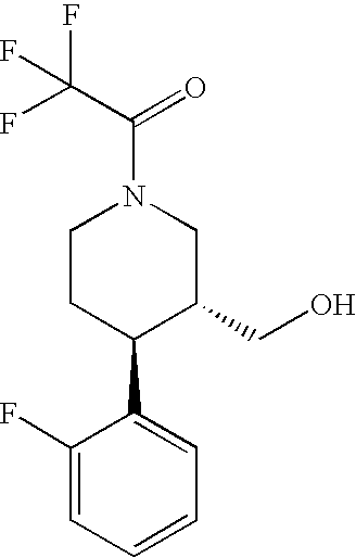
C1CC(C2=CC=CC=C2F)C(CO)CN1C(C(F)(F)F)=O
